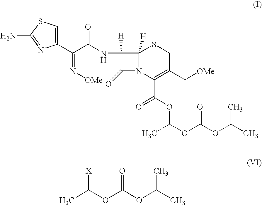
C1(C(C(NC2([H])C(=O)N3C2([H])SCC(C[OMe])=C3C(OC(OC(OC(C)C)=O)C)=O)=O)=N[OMe])=CSC(N)=N1.CC(OC(OC(C)C)=O)[X]
